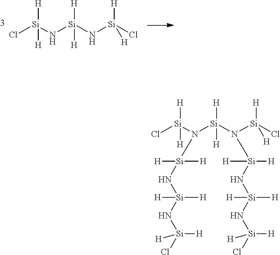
Cl[Si](N[Si](N[Si](Cl)([H])[H])([H])[H])([H])[H].Cl[Si](N([Si]([H])([H])N([Si](Cl)([H])[H])[Si]([H])([H])N[Si]([H])([H])N[Si]([H])(Cl)[H])[Si]([H])([H])N[Si]([H])([H])N[Si]([H])(Cl)[H])([H])[H]
